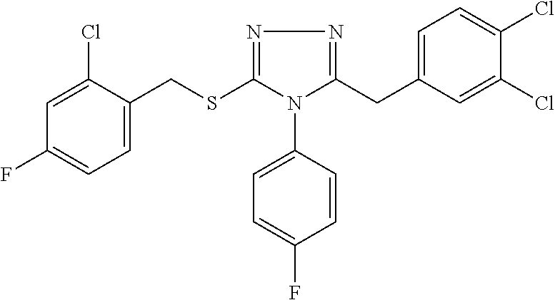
C1=C(Cl)C(CSC2=NN=C(CC3=CC=C(Cl)C(Cl)=C3)N2C2=CC=C(F)C=C2)=CC=C1F
